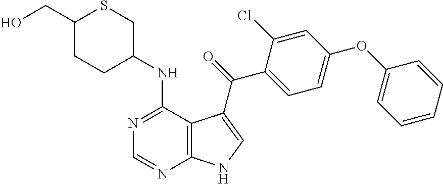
N1=C(NC2CSC(CO)CC2)C2=C(N=C1)NC=C2C(=O)C1=CC=C(OC2=CC=CC=C2)C=C1Cl
